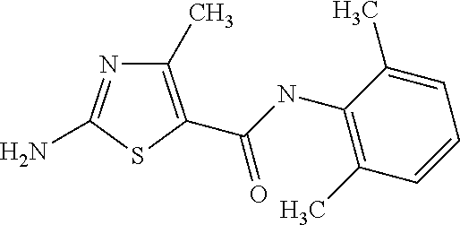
C1(C)=C(C(NC2=C(C)C=CC=C2C)=O)SC(N)=N1
